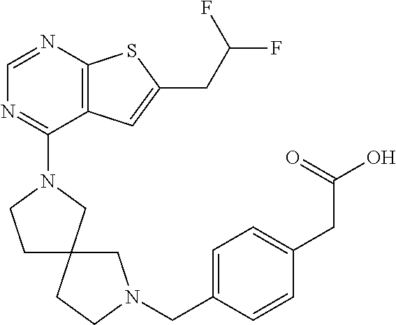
C1=NC2=C(C(N3CCC4(C3)CCN(CC3=CC=C(CC(O)=O)C=C3)C4)=N1)C=C(CC(F)F)S2
